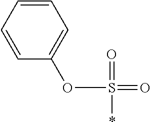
C1=CC=CC=C1OS(=O)(*)=O
